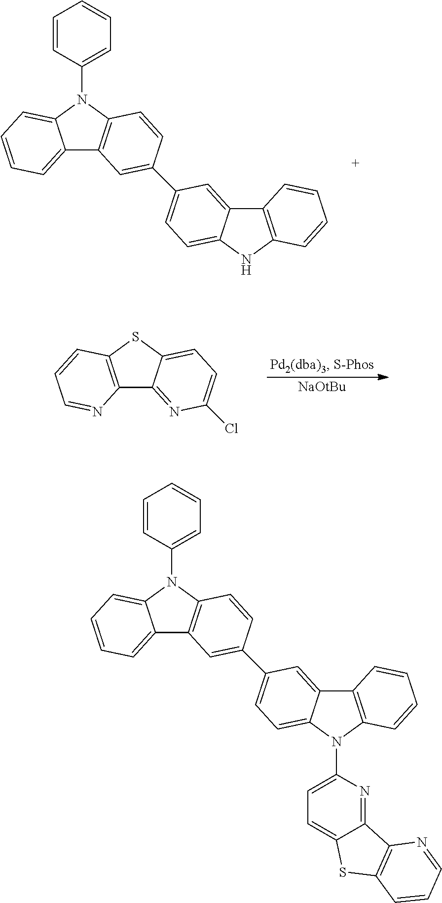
C12=CC=CC=C1N(C1=CC=CC=C1)C1=C2C=C(C2=CC=C3C(=C2)C2=C(N3)C=CC=C2)C=C1.C12=C(SC3=CC=C(Cl)N=C13)C=CC=N2.[NaOtBu].C12=CC=CC=C1N(C1=CC=CC=C1)C1=C2C=C(C2=CC=C3C(=C2)C2=C(N3C3=CC=C4C(=N3)C3=C(S4)C=CC=N3)C=CC=C2)C=C1
